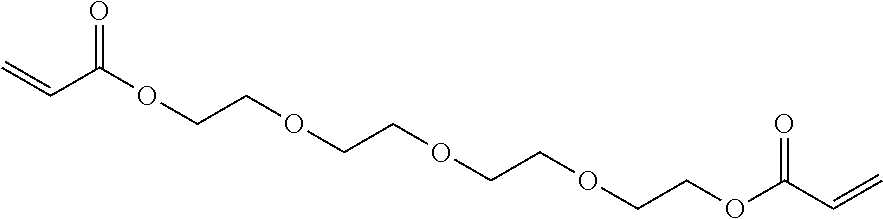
C=CC(OCCOCCOCCOCCOC(=O)C=C)=O
